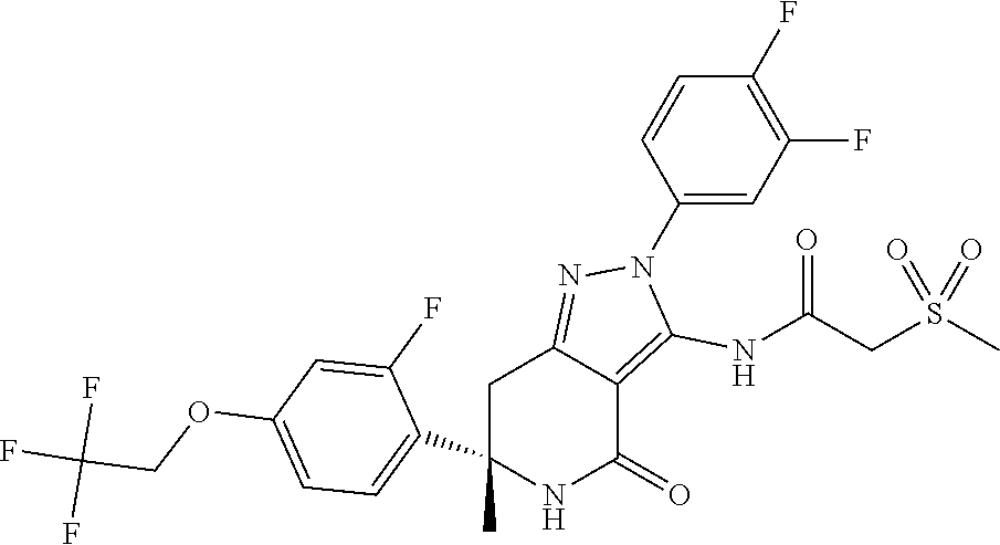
C1(C)(C2=CC=C(OCC(F)(F)F)C=C2F)NC(=O)C2=C(NC(CS(C)(=O)=O)=O)N(C3=CC(F)=C(F)C=C3)N=C2C1
